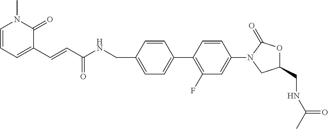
C1(CNC(C)=O)OC(=O)N(C2=CC(F)=C(C3=CC=C(CNC(C=CC4=CC=CN(C)C4=O)=O)C=C3)C=C2)C1
